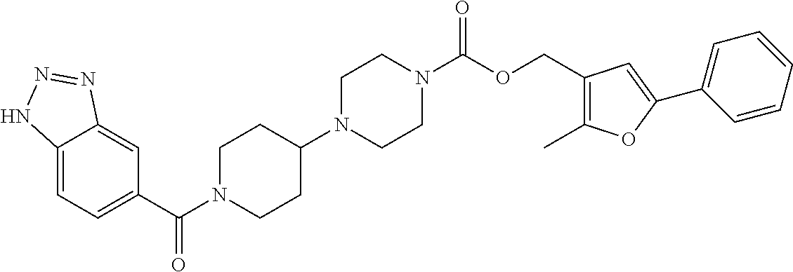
C12=CC=C(C(=O)N3CCC(N4CCN(C(=O)OCC5=C(C)OC(C6=CC=CC=C6)=C5)CC4)CC3)C=C1N=NN2
